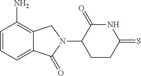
C1=CC=C2C(=C1N)CN(C1CCC(=S)NC1=O)C2=O
